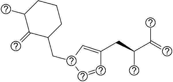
C(C1C=CC(CC(C(=C)C)C)=C1)C1CCCC(C)C1=C
